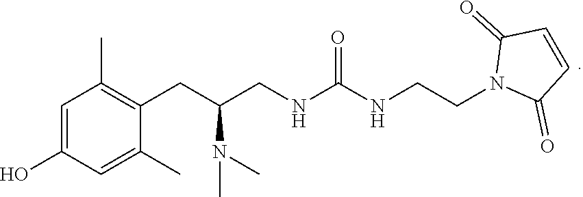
C1=C(O)C=C(C)C(CC(N(C)C)CNC(NCCN2C(=O)C=CC2=O)=O)=C1C
